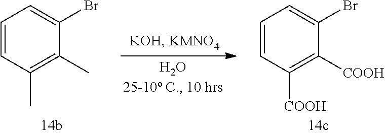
C1=CC(C)=C(C)C(Br)=C1.C1=CC([COOH])=C([COOH])C(Br)=C1
